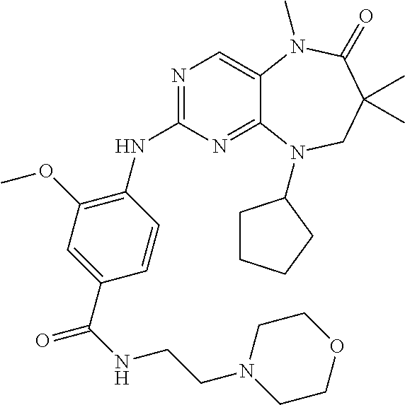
N1=C(NC2=C(OC)C=C(C(NCCN3CCOCC3)=O)C=C2)N=C2C(=C1)N(C)C(=O)C(C)(C)CN2C1CCCC1
